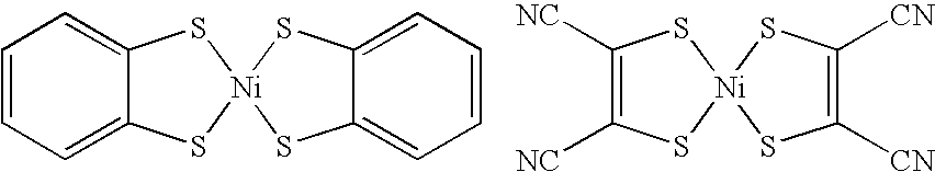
C1=CC=C2C(=C1)S[Ni]1(S2)SC2=CC=CC=C2S1.[NC]C1=C([NC])S[Ni]2(S1)SC([CN])=C([CN])S2
